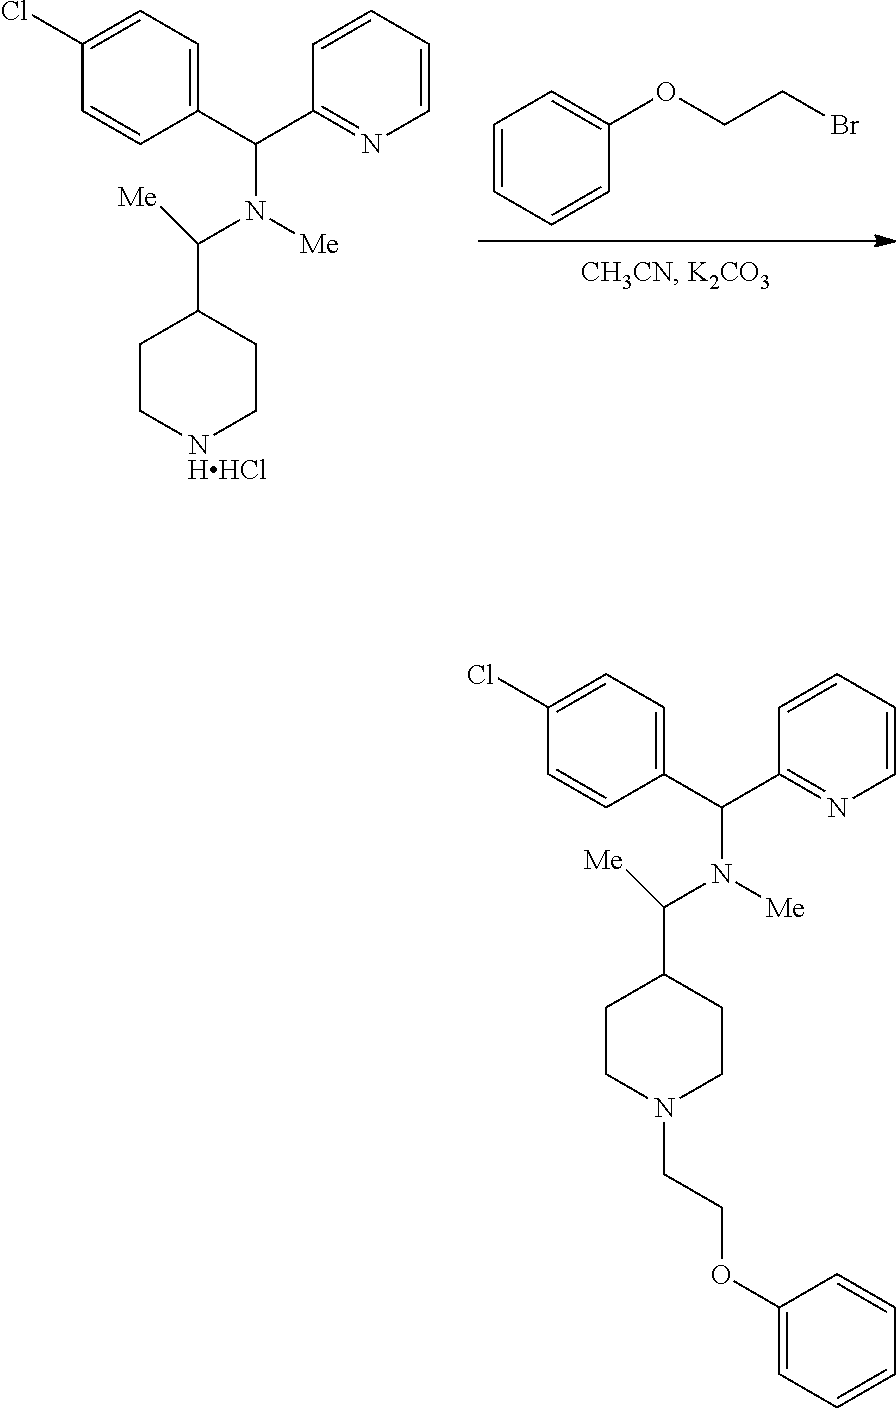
C1=CC=CC(OCCBr)=C1.C1=CC(C(C2=NC=CC=C2)N(C([Me])C2CC[NHHCl]CC2)[Me])=CC=C1Cl.C1CN(CCOC2=CC=CC=C2)CCC1C(N(C(C1=CC=C(Cl)C=C1)C1=NC=CC=C1)[Me])[Me]
